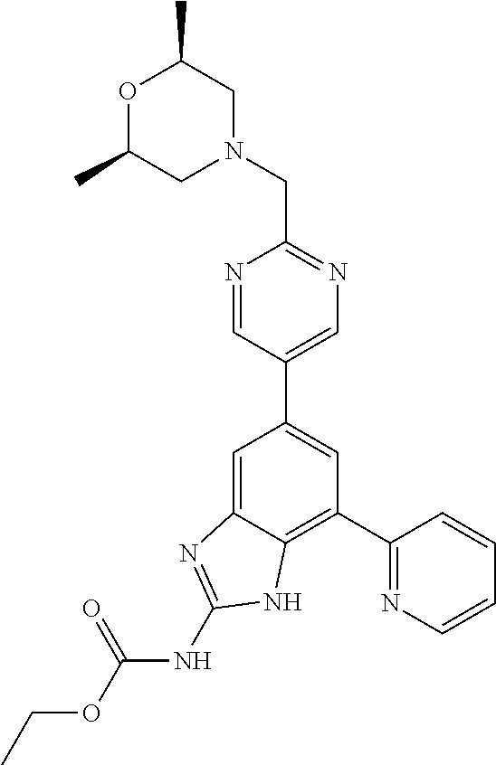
C1(C2=NC=CC=C2)=C2C(=CC(C3=CN=C(CN4CC(C)OC(C)C4)N=C3)=C1)N=C(NC(OCC)=O)N2
